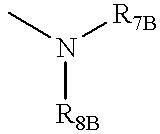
N([R8B])(C)[R7B]
